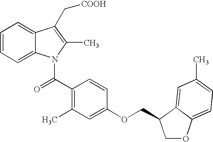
C1=CC=C2C(=C1)C(C[COOH])=C(C)N2C(C1=C(C)C=C(OCC2COC3=CC=C(C)C=C32)C=C1)=O
